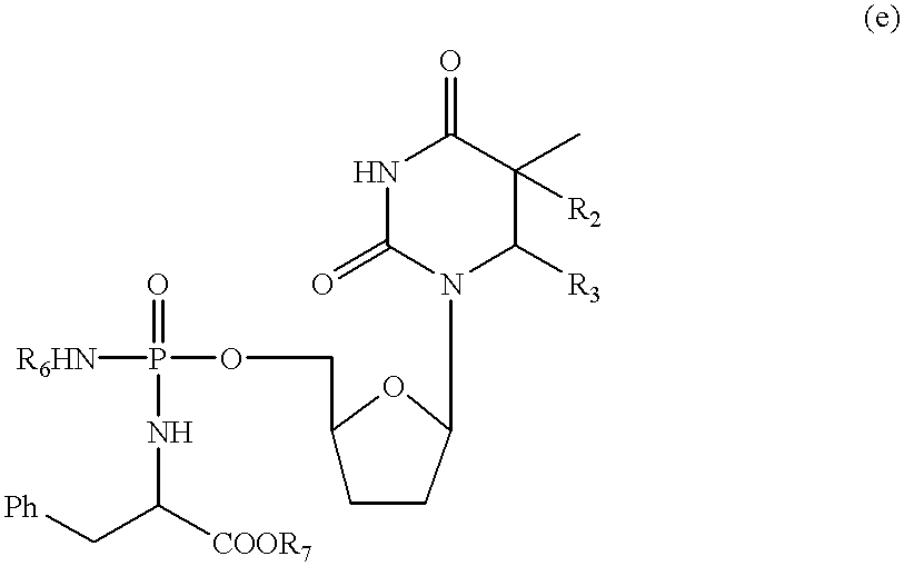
[R6HN]P(OCC1CCC(N2C([R3])C(C)([R2])C(=O)NC2=O)O1)(=O)NC([COOR7])C[Ph]
